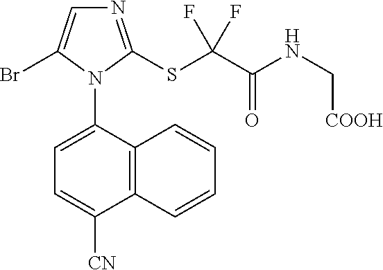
N1=C(SC(C(NC[COOH])=O)(F)F)N(C2=CC=C([CN])C3=C2C=CC=C3)C(Br)=C1
